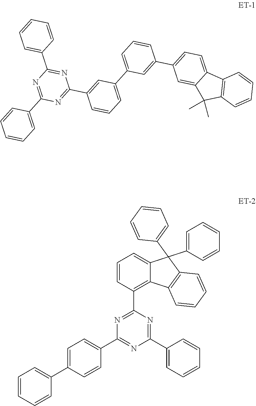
C12=CC(C3=CC(C4=CC=CC(C5=NC(C6=CC=CC=C6)=NC(C6=CC=CC=C6)=N5)=C4)=CC=C3)=CC=C1C1=C(C2(C)C)C=CC=C1.N1=C(C2=C3C(=CC=C2)C(C2=CC=CC=C2)(C2=CC=CC=C2)C2=C3C=CC=C2)N=C(C2=CC=CC=C2)N=C1C1=CC=C(C2=CC=CC=C2)C=C1
